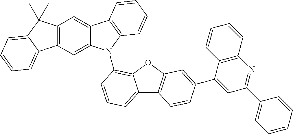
C12=C(C=C3C(=C1)C1=C(N3C3=C4C(=CC=C3)C3=C(O4)C=C(C4=CC(C5=CC=CC=C5)=NC5=C4C=CC=C5)C=C3)C=CC=C1)C1=CC=CC=C1C2(C)C
